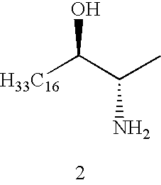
[H33C16]C(C(C)N)O
